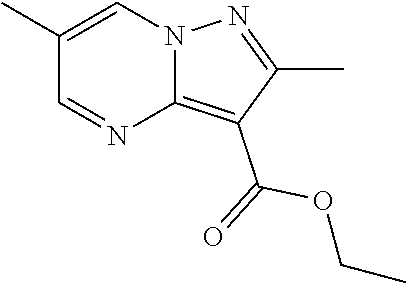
C12=C(C(=O)OCC)C(C)=NN1C=C(C)C=N2
